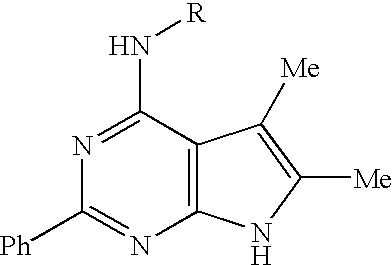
N1=C(N[R])C2=C(N=C1[Ph])NC([Me])=C2[Me]
